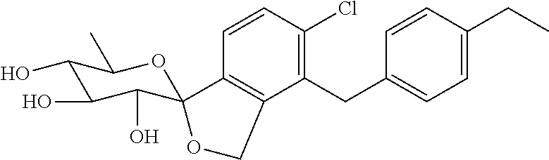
C1(CC2=CC=C(CC)C=C2)=C(Cl)C=CC2=C1COC21C(O)C(O)C(O)C(C)O1
